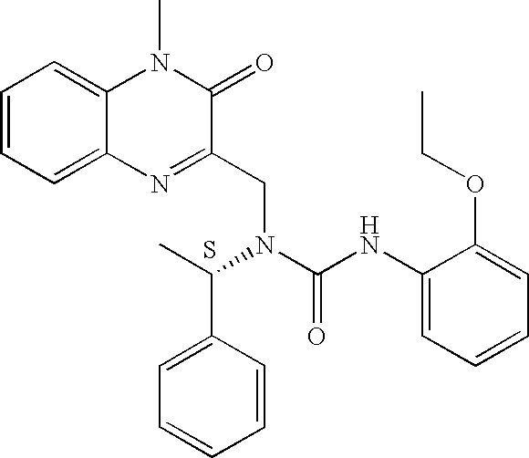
C1=CC=C2C(=C1)N(C)C(=O)C(CN(C(C1=CC=CC=C1)C)C(NC1=CC=CC=C1OCC)=O)=N2.S
